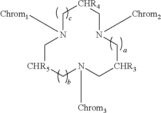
C1N(C[Chrom1])C[CHR5]CN(C[Chrom3])C[CHR3]CN(C[Chrom2])C[CHR4]1
